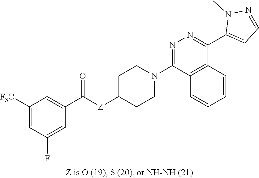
C1([F3C])=CC(F)=CC(C([Z]C2CCN(C3=NN=C(C4=CC=NN4C)C4=C3C=CC=C4)CC2)=O)=C1
